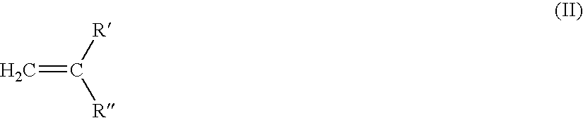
C=C([R])[R]
